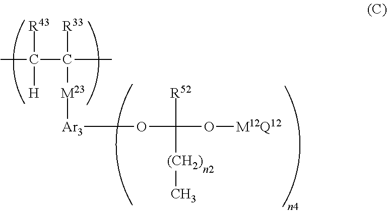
CC([H])([R43])C([R33])([M23][Ar3]OC([R52])(O[M12Q12])[(CH2)]C)C
